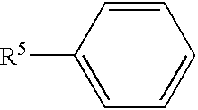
C1=CC=CC([R5])=C1
